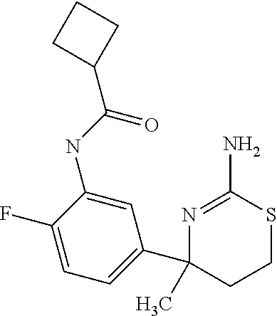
C(NC1=CC(C2(C)CCSC(N)=N2)=CC=C1F)(C1CCC1)=O
